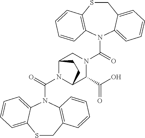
N1(C(N2C3C(C(O)=O)N(C(=O)N4C5=C(SCC6=CC=CC=C46)C=CC=C5)CC2CC3)=O)C2=CC=CC=C2SCC2=C1C=CC=C2
